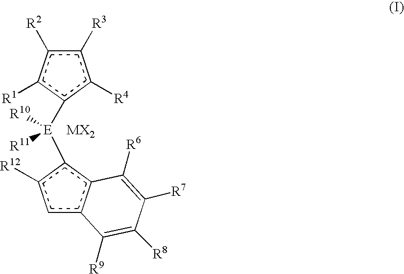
c1([R3])c([R2])c([R1])c([E]([R10])([R11])c2c3c(cc2[R12])C([R9])=C([R8])C([R7])=C3[R6])c1[R4]
